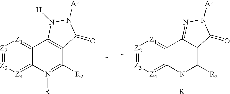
[Z2]1=[Z3][Z4]=C2C(=[Z1]1)C1=C(C([R2])=N2[R])C(=O)N([Ar])N1[H].[Z2]1=[Z3][Z4]=C2C(=[Z1]1)C1=NN([Ar])C(=O)C1=C([R2])N2[R]
